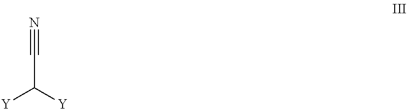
C(C([Y])[Y])#N
